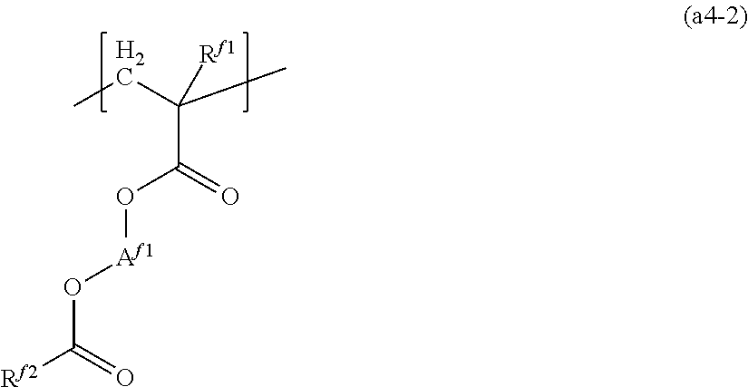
CCC(C)(C(=O)O[Af1]OC([Rf2])=O)[Rf1]
